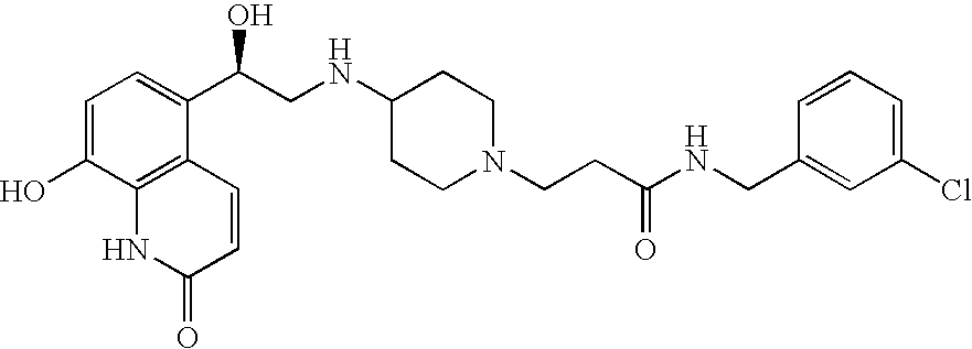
OC1=CC=C(C(CNC2CCN(CCC(NCC3=CC(Cl)=CC=C3)=O)CC2)O)C2=C1NC(=O)C=C2
